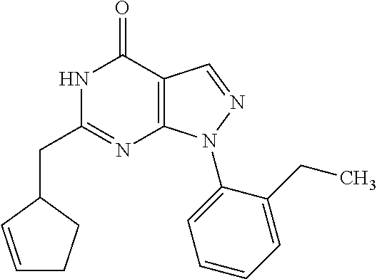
C12=C(N(C3=CC=CC=C3CC)N=C1)N=C(CC1C=CCC1)NC2=O
